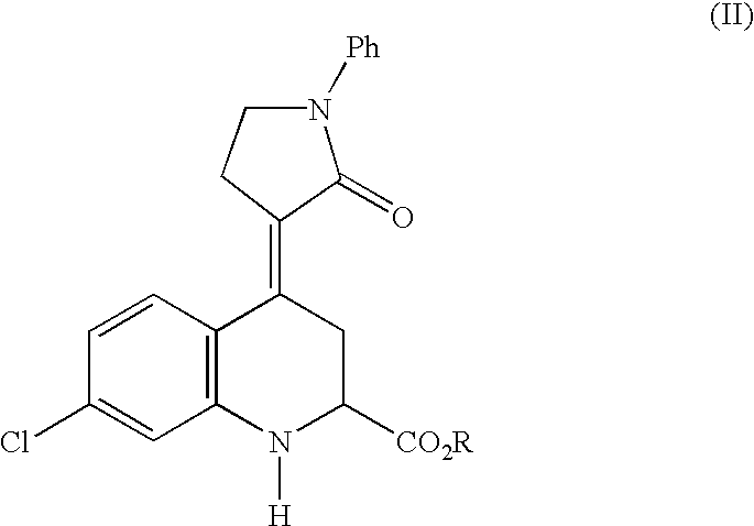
C1(Cl)=CC2=C(C=C1)C(=C1C(=O)N([Ph])CC1)CC([CO2R])N2[H]
